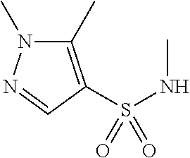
S(NC)(=O)(=O)C1=C(C)N(C)N=C1
